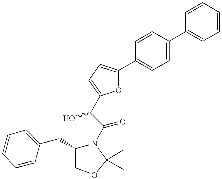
O1C(C2=CC=C(C3=CC=CC=C3)C=C2)=CC=C1C(O)C(=O)N1C(CC2=CC=CC=C2)COC1(C)C
